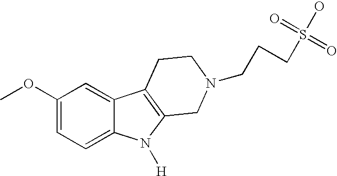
C1(OC)=CC=C2C(=C1)C1=C(N2[H])CN(CCCS(O)(=O)=O)CC1
